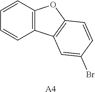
C12=C(C=CC=C1)OC1=C2C=C(Br)C=C1.[A4]
